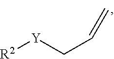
[R2][Y]CC=C
